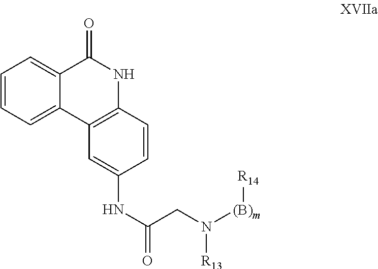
C1=CC=C2C(=C1)C(=O)NC1=C2C=C(NC(CN([(B)m][R14])[R13])=O)C=C1
